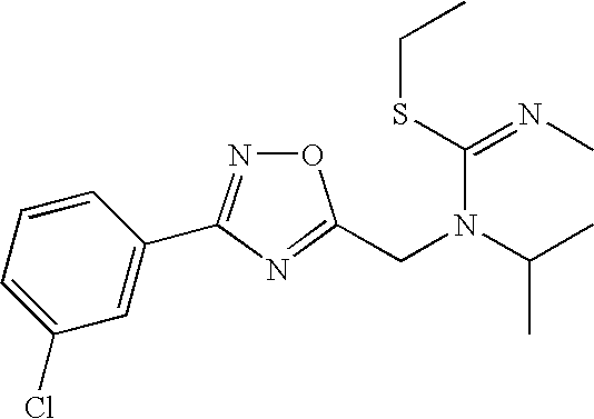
C1=CC(C2=NOC(CN(C(C)C)C(SCC)=NC)=N2)=CC(Cl)=C1
